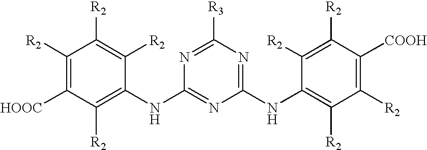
C1([R2])=C([HOOC])C([R2])=C(NC2=NC(NC3=C([R2])C([R2])=C([COOH])C([R2])=C3[R2])=NC([R3])=N2)C([R2])=C1[R2]
